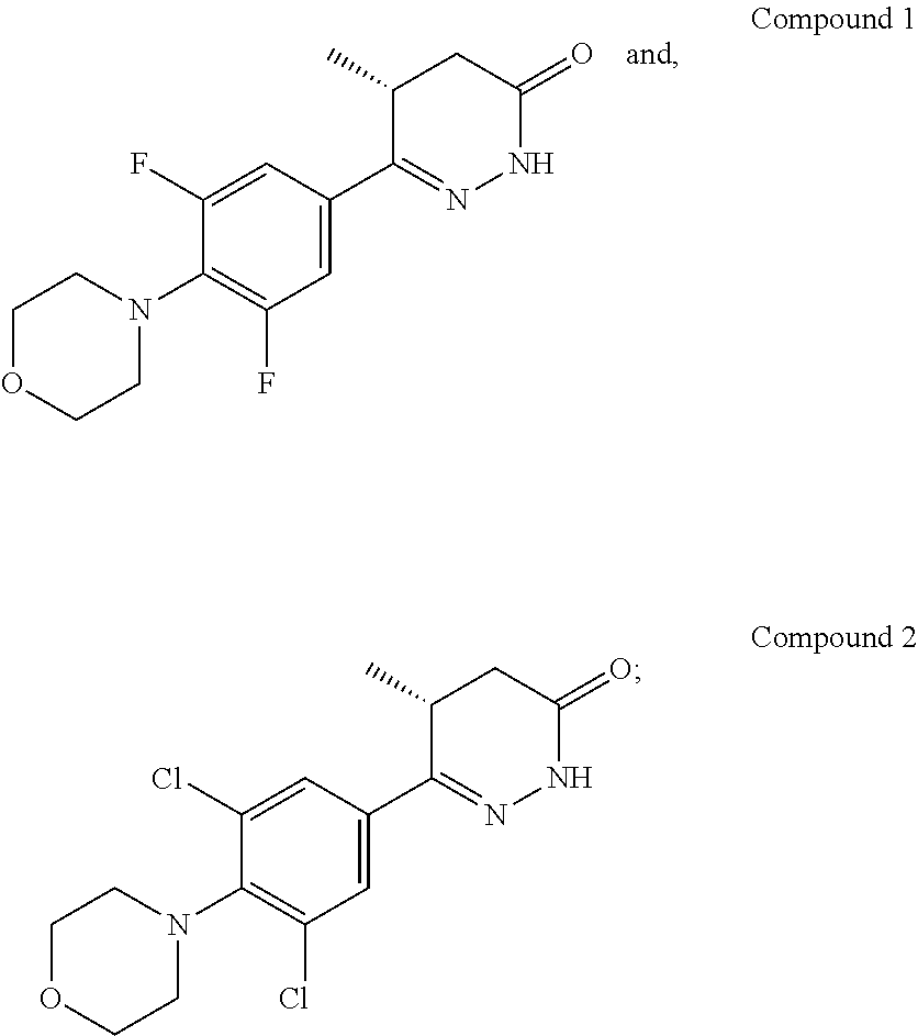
C1(F)=CC(C2=NNC(=O)CC2C)=CC(F)=C1N1CCOCC1.C1(Cl)=CC(C2=NNC(=O)CC2C)=CC(Cl)=C1N1CCOCC1
